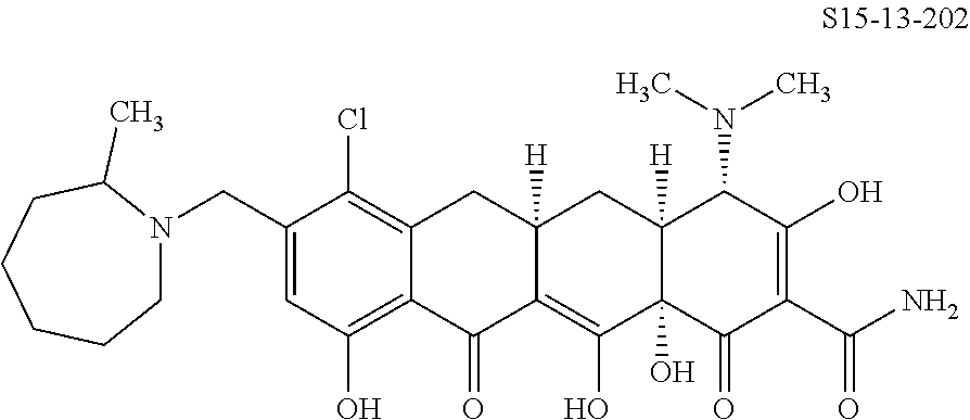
C1(CN2CCCCCC2C)=CC(O)=C2C(=C1Cl)CC1([H])C(=C(O)C3(O)C([H])(C1)C(N(C)C)C(O)=C(C(N)=O)C3=O)C2=O
